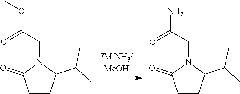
C1CC(C(C)C)N(CC(OC)=O)C1=O.C1CC(C(C)C)N(CC(N)=O)C1=O
